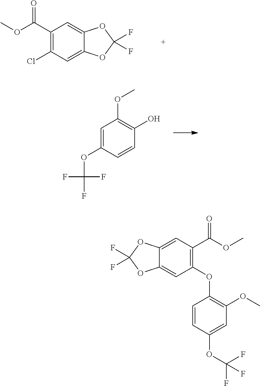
C1(C(OC)=O)=C(Cl)C=C2C(=C1)OC(F)(F)O2.C1=C(OC(F)(F)F)C=CC(O)=C1OC.C1(C(OC)=O)=C(OC2=C(OC)C=C(OC(F)(F)F)C=C2)C=C2C(=C1)OC(F)(F)O2
